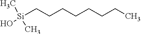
C([Si](O)(C)C)CCCCCCC
